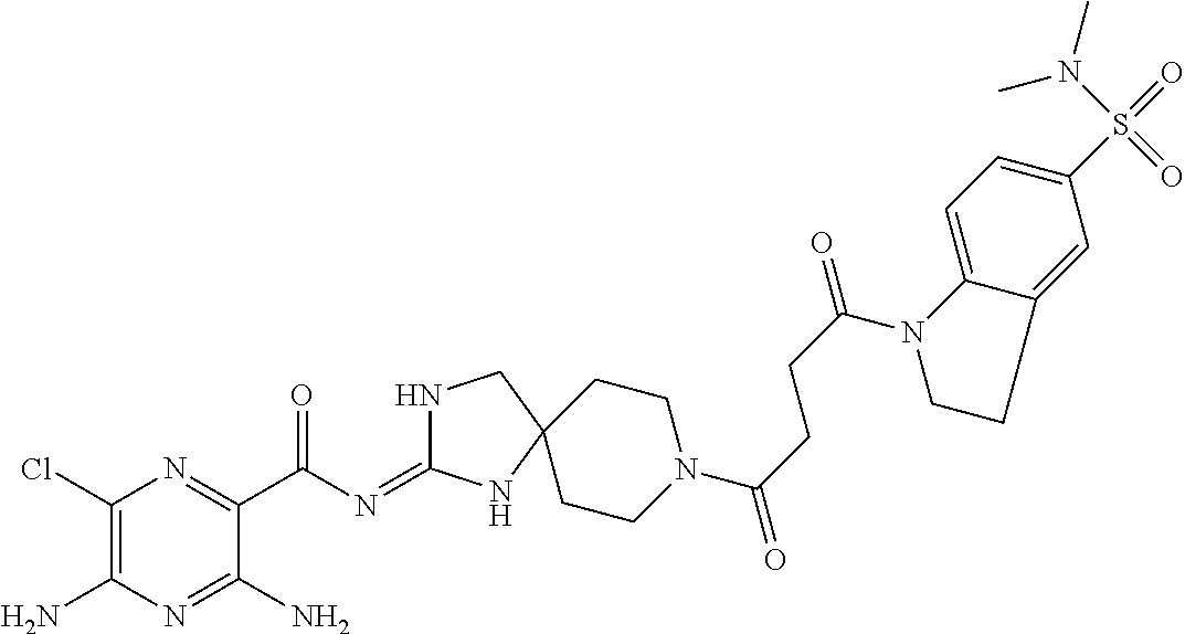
C1(Cl)=C(N)N=C(N)C(C(=O)N=C2NCC3(N2)CCN(C(=O)CCC(N2CCC4=CC(S(=O)(N(C)C)=O)=CC=C24)=O)CC3)=N1
